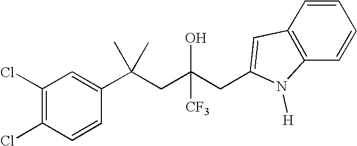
C1(Cl)=C(Cl)C=CC(C(CC(CC2=CC3=C(N2[H])C=CC=C3)(O)[CF3])(C)C)=C1
